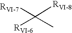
C([RVI-8])([RVI-6])(C)[RVI-7]
